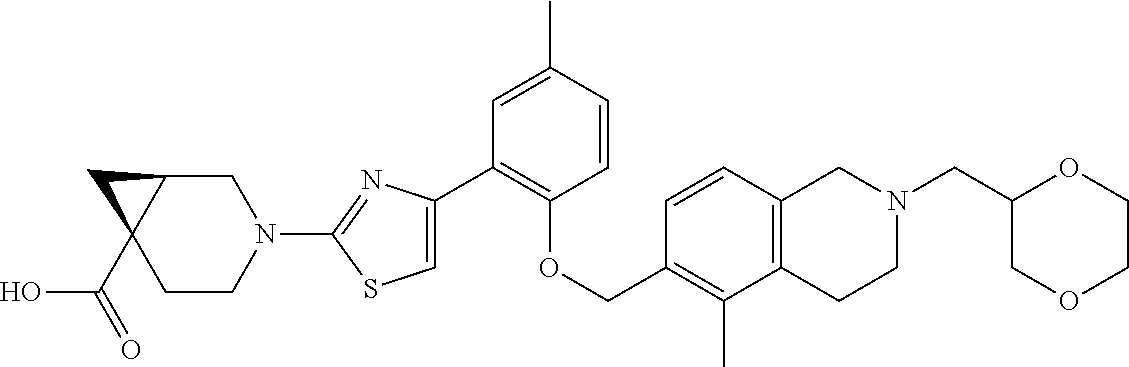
C1(C2=CSC(N3CC4C(C(=O)O)(CC3)C4)=N2)=C(OCC2=C(C)C3=C(C=C2)CN(CC2COCCO2)CC3)C=CC(C)=C1
